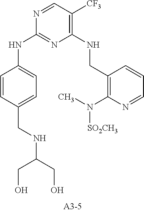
C1=CC(CNC(CO)CO)=CC=C1NC1=NC(NCC2=C(N(C)[SO2CH3])N=CC=C2)=C([CF3])C=N1
